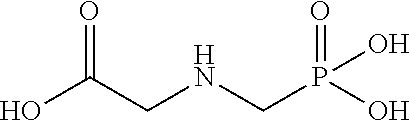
OC(CNCP(O)(=O)O)=O
